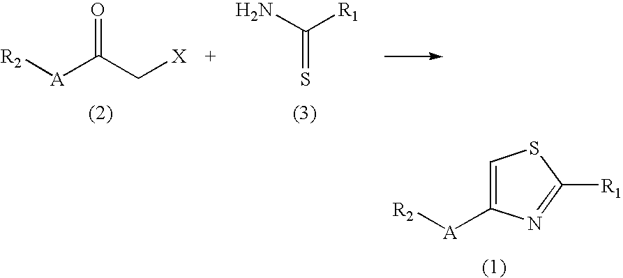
O=C(C[X])[A][R2].C(=S)(N)[R1].C1=C([A][R2])N=C([R1])S1
